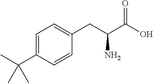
C1=C(C(C)(C)C)C=CC(CC(C(O)=O)N)=C1
